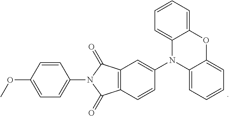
C1(OC)=CC=C(N2C(=O)C3=C(C2=O)C=C(N2C4=CC=CC=C4OC4=CC=CC=C24)C=C3)C=C1
